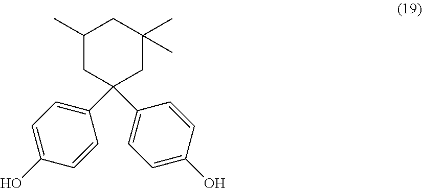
C1(C)CC(C2=CC=C(O)C=C2)(C2=CC=C(O)C=C2)CC(C)(C)C1
